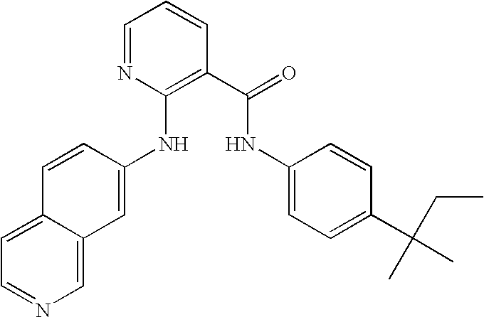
C1=NC(NC2=CC3=CN=CC=C3C=C2)=C(C(=O)NC2=CC=C(C(CC)(C)C)C=C2)C=C1
